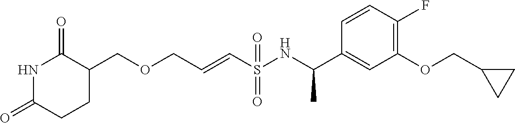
C1(COCC=CS(NC(C2=CC(OCC3CC3)=C(F)C=C2)C)(=O)=O)C(=O)NC(=O)CC1
